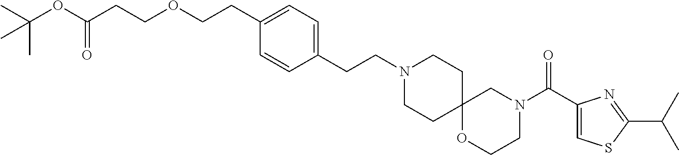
CC(OC(CCOCCC1=CC=C(CCN2CCC3(CC2)OCCN(C(C2=CSC(C(C)C)=N2)=O)C3)C=C1)=O)(C)C
